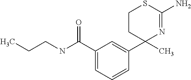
C1CC(C2=CC(C(=O)NCCC)=CC=C2)(C)N=C(N)S1
